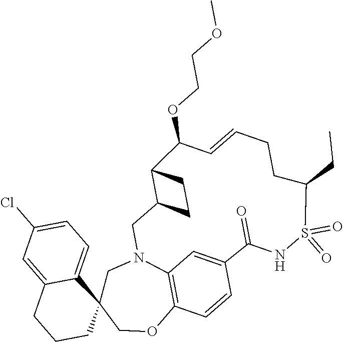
C1CC2(C3=CC=C(Cl)C=C3C1)COC1=C3N(C2)CC2CCC2C(OCCOC)C=CCCC(CC)S(=O)(=O)NC(=O)C(=C3)C=C1
